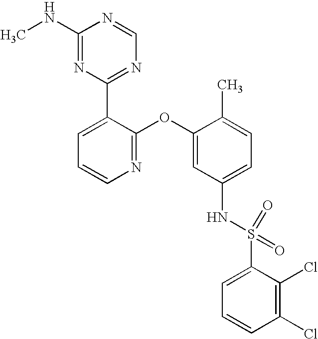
C1(NC)=NC(C2=CC=CN=C2OC2=CC(NS(=O)(C3=CC=CC(Cl)=C3Cl)=O)=CC=C2C)=NC=N1
